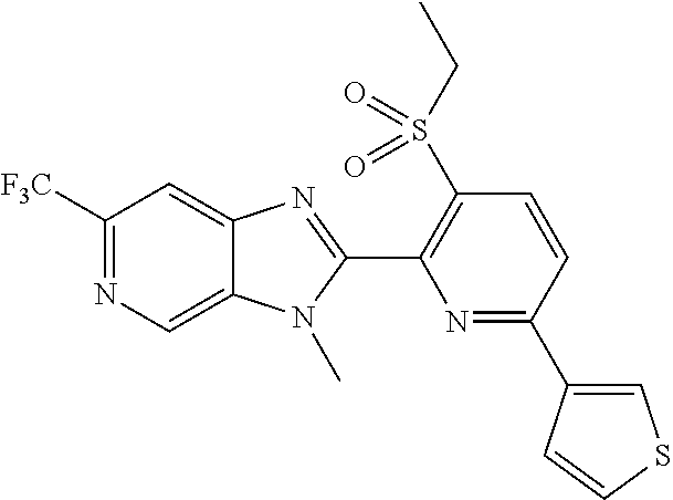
C1(S(CC)(=O)=O)=C(C2=NC3=CC([F3C])=NC=C3N2C)N=C(C2=CSC=C2)C=C1
